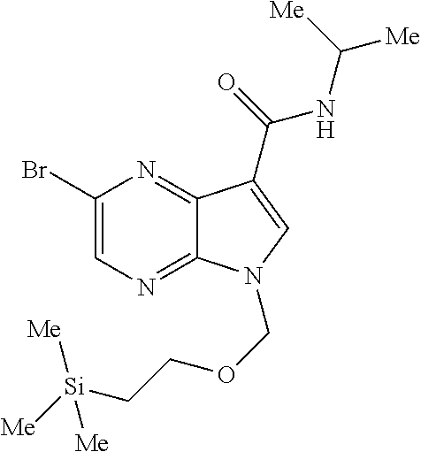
C1(Br)=CN=C2C(=N1)C(C(=O)NC([Me])[Me])=CN2COCC[Si]([Me])([Me])[Me]
